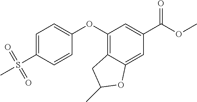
C1(OC2=CC=C(S(C)(=O)=O)C=C2)=C2C(=CC(C(OC)=O)=C1)OC(C)C2
